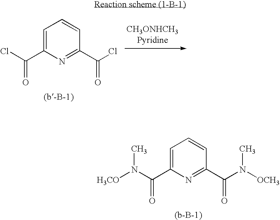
C1=C(C(Cl)=O)N=C(C(Cl)=O)C=C1.C1=C(C(N(C)[H3CO])=O)N=C(C(N(C)[OCH3])=O)C=C1
